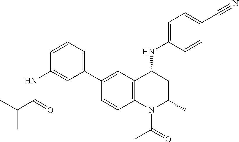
C1(NC2CC(C)N(C(C)=O)C3=C2C=C(C2=CC=CC(NC(C(C)C)=O)=C2)C=C3)=CC=C(C#N)C=C1
